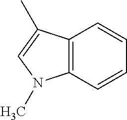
C1=CC2=C(C=C1)C(C)=CN2C
